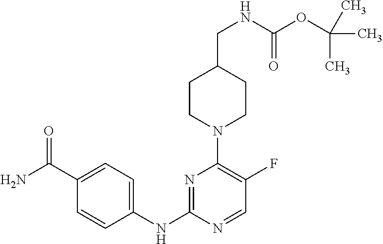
C1CN(C2=C(F)C=NC(NC3=CC=C(C(N)=O)C=C3)=N2)CCC1CNC(OC(C)(C)C)=O
